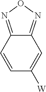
C12=NON=C1C=C([W])C=C2
